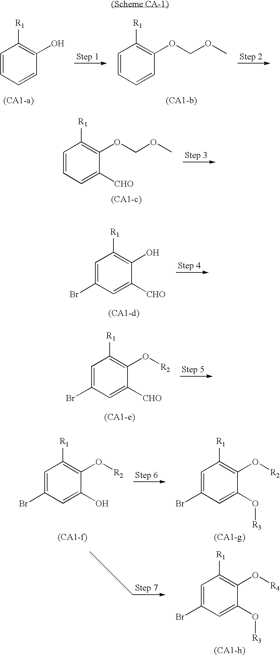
C1=CC=CC(O)=C1[R1].C1=CC=CC(OCOC)=C1[R1].C1=CC=C([CHO])C(OCOC)=C1[R1].C1=C(Br)C=C([CHO])C(O)=C1[R1].C1=C(Br)C=C([CHO])C(O[R2])=C1[R1].C1=C(Br)C=C(O)C(O[R2])=C1[R1].C1=C(Br)C=C(O[R3])C(O[R2])=C1[R1].C1=C(Br)C=C(O[R3])C(O[R4])=C1[R1]
